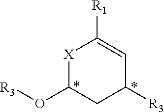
[X]1C(O[R3])CC([R3])C=C1[R1]
